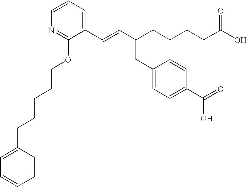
C1=CC=C(C=CC(CCCCC(O)=O)CC2=CC=C(C(O)=O)C=C2)C(OCCCCCC2=CC=CC=C2)=N1
